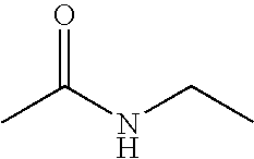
O=C(NCC)C
